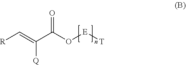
[R]C=C(C(O[E][T])=O)[Q]
